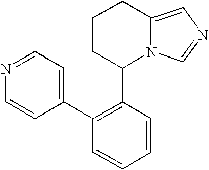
C1CC(C2=C(C3=CC=NC=C3)C=CC=C2)N2C(=CN=C2)C1
